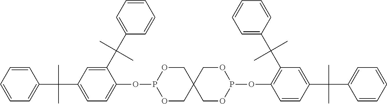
C1=CC=CC=C1C(C1=CC=C(OP2OCC3(CO2)COP(OC2=C(C(C4=CC=CC=C4)(C)C)C=C(C(C4=CC=CC=C4)(C)C)C=C2)OC3)C(C(C2=CC=CC=C2)(C)C)=C1)(C)C
